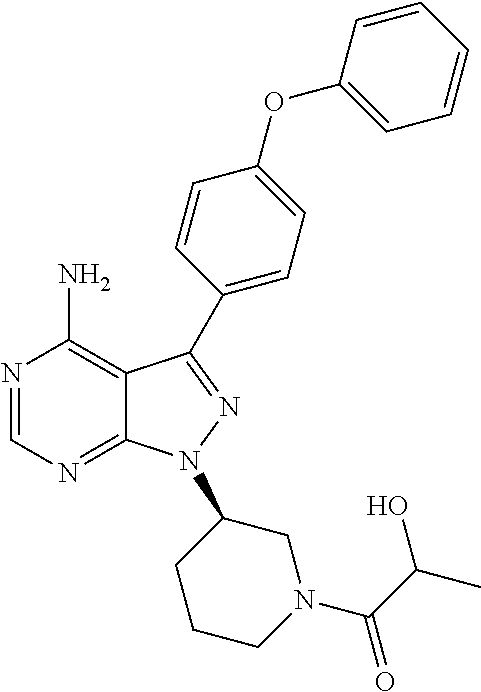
N1=CN=C2C(=C1N)C(C1=CC=C(OC3=CC=CC=C3)C=C1)=NN2C1CCCN(C(C(C)O)=O)C1
